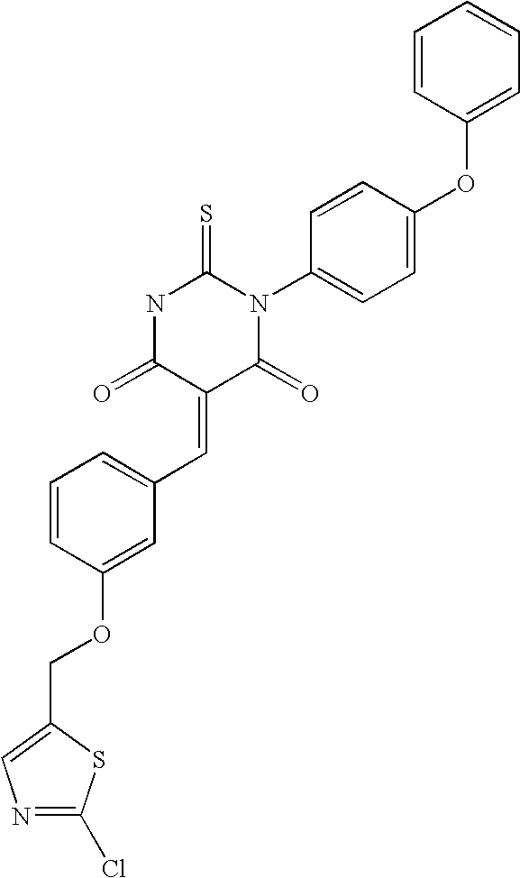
C1=CC(OC2=CC=C(N3C(=S)NC(=O)C(=CC4=CC=CC(OCC5=CN=C(Cl)S5)=C4)C3=O)C=C2)=CC=C1
